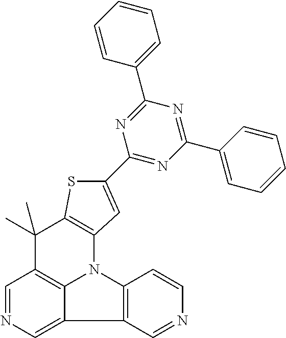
C1=NC=C2C3=C1C(C)(C)C1=C(N3C3=C2C=NC=C3)C=C(C2=NC(C3=CC=CC=C3)=NC(C3=CC=CC=C3)=N2)S1
